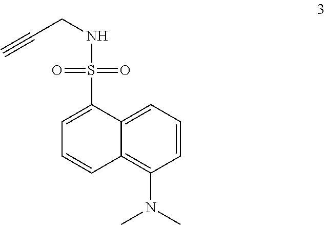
C12=CC=CC(N(C)C)=C1C=CC=C2S(NCC#C)(=O)=O
